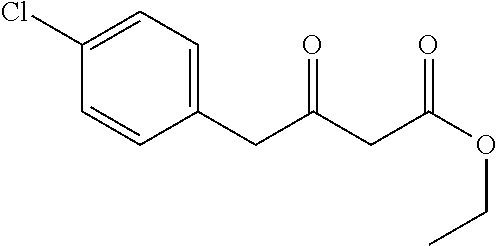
C1(CC(CC(OCC)=O)=O)=CC=C(Cl)C=C1
